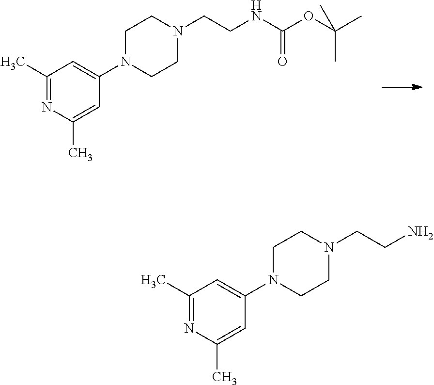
N1(C2=CC(C)=NC(C)=C2)CCN(CCNC(OC(C)(C)C)=O)CC1.N1(C2=CC(C)=NC(C)=C2)CCN(CCN)CC1
